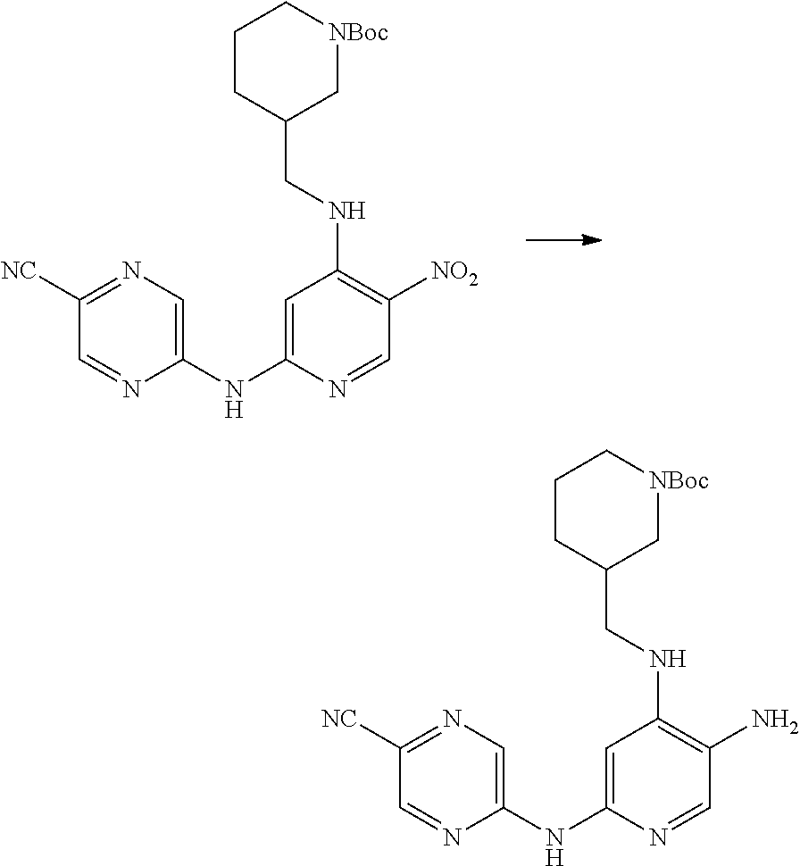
C1=C(NC2=CN=C([NC])C=N2)N=CC([NO2])=C1NCC1C[NBoc]CCC1.C1=C(NC2=CN=C([NC])C=N2)N=CC(N)=C1NCC1C[NBoc]CCC1
